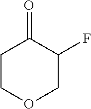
C1COCC(F)C1=O
